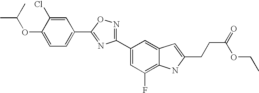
C1=C(Cl)C(OC(C)C)=CC=C1C1=NC(C2=CC(F)=C3C(=C2)C=C(CCC(=O)OCC)N3)=NO1
